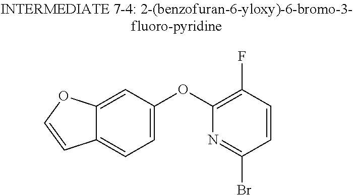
C12=CC(OC3=C(F)C=CC(Br)=N3)=CC=C1C=CO2
